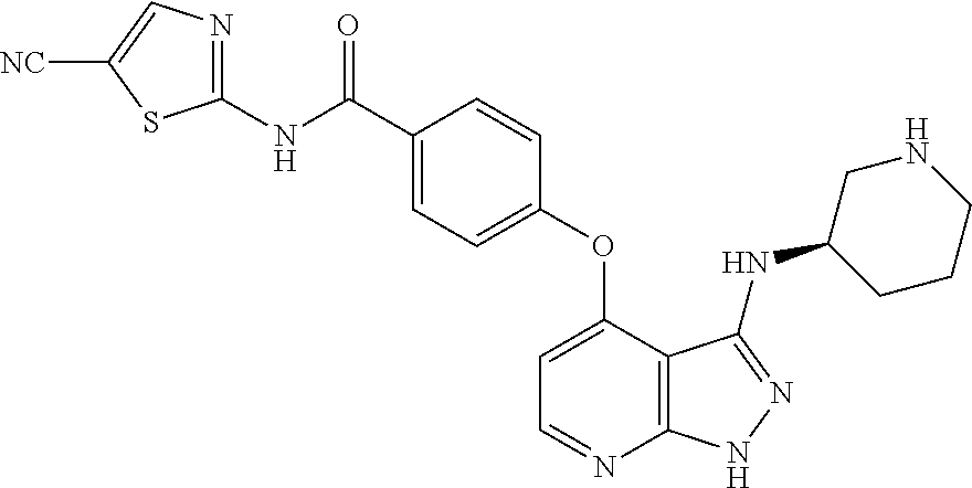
N(C(=O)C1=CC=C(OC2=CC=NC3=C2C(NC2CCCNC2)=NN3)C=C1)C1=NC=C([NC])S1
